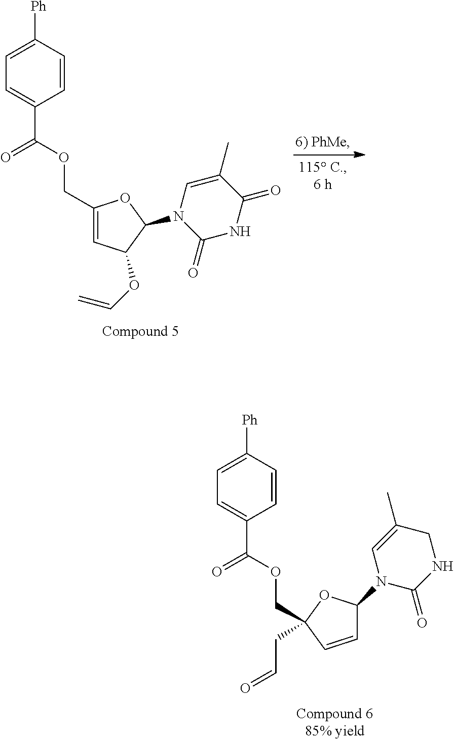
C(OC(C1=CC=C([Ph])C=C1)=O)C1=CC(OC=C)C(N2C(=O)NC(=O)C(C)=C2)O1.C(OC(C1=CC=C([Ph])C=C1)=O)C1(CC=O)OC(N2C(=O)NCC(C)=C2)C=C1
